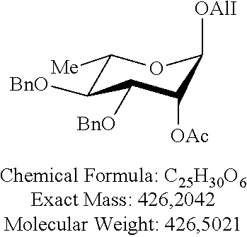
C1([Me])C([BnO])C([BnO])C([OAc])C([OAlI])O1
